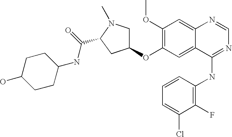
C1(F)=C(NC2=NC=NC3=CC(OC)=C(OC4CN(C)C(C(NC5CCC(O)CC5)=O)C4)C=C23)C=CC=C1Cl
